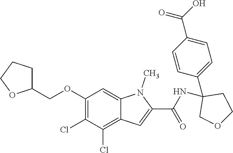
C1(OCC2CCCO2)=C(Cl)C(Cl)=C2C(=C1)N(C)C(C(NC1(C3=CC=C(C(=O)O)C=C3)COCC1)=O)=C2
